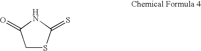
C1SC(=S)NC1=O
